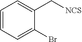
C1(Br)=CC=CC=C1C[NCS]
